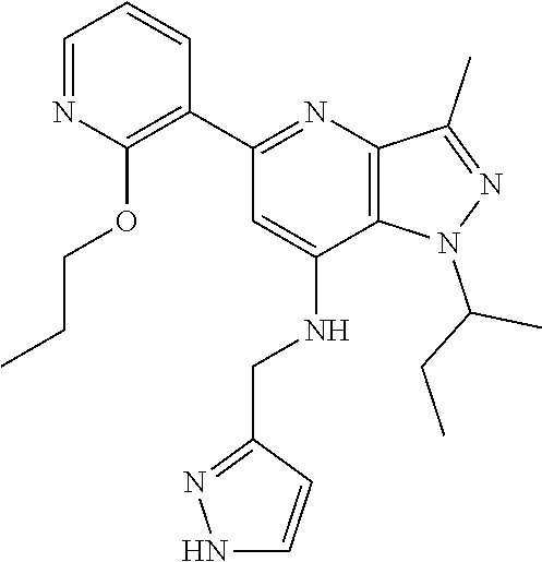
C1=C(NCC2=NNC=C2)C2=C(N=C1C1=C(OCCC)N=CC=C1)C(C)=NN2C(C)CC
